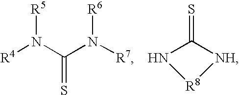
[R4]N([R5])C(N([R6])[R7])=S.N1C(=S)[NH][R8]1
